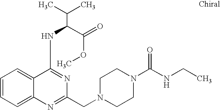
C1=CC=C2C(=C1)C(NC(C(OC)=O)C(C)C)=NC(CN1CCN(C(NCC)=O)CC1)=N2
